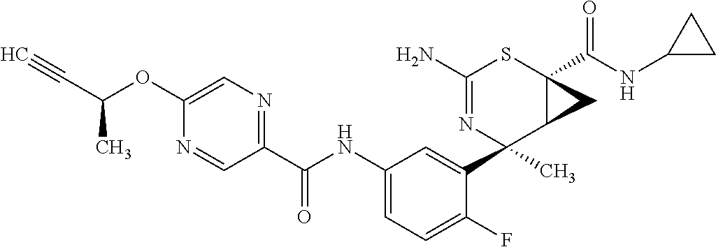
N1=CC(C(NC2=CC=C(F)C(C3(C)C4C(C(NC5CC5)=O)(SC(N)=N3)C4)=C2)=O)=NC=C1OC(C#C)C
